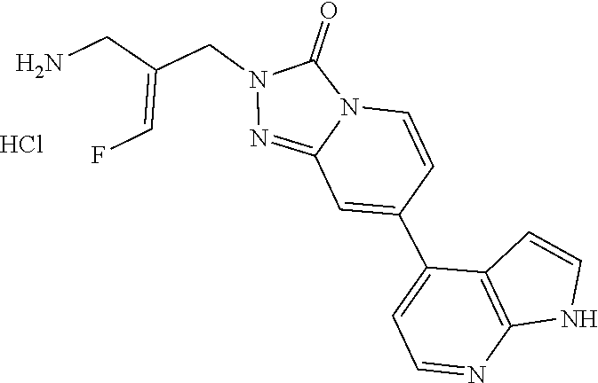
C1(C2=CC=NC3=C2C=CN3)=CC2=NN(CC(=CF)CN)C(=O)N2C=C1.Cl
